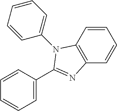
C12=C(C=CC=C1)N(C1=CC=CC=C1)C(C1=CC=CC=C1)=N2
